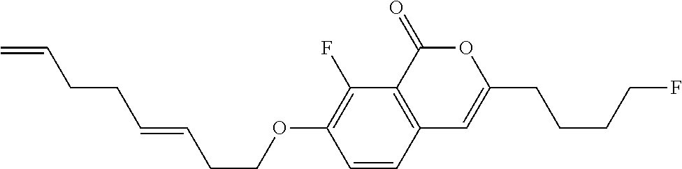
C1=CC2=C(C(F)=C1OCCC=CCCC=C)C(=O)OC(CCCCF)=C2
